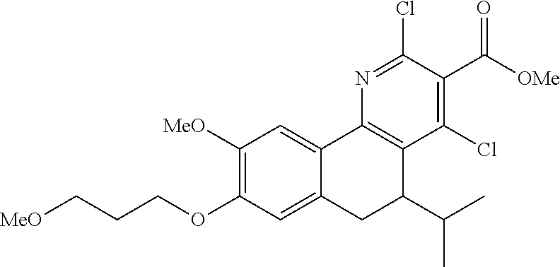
[MeO]C1=C(OCCC[MeO])C=C2C(=C1)C1=C(C(Cl)=C(C(=O)[OMe])C(Cl)=N1)C(C(C)C)C2
